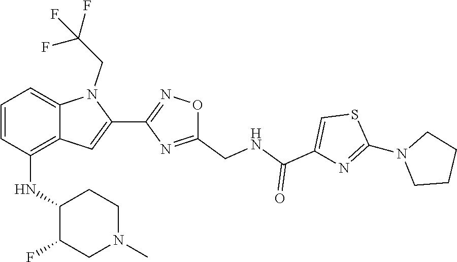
S1C(N2CCCC2)=NC(C(=O)NCC2=NC(C3=CC4=C(NC5C(F)CN(C)CC5)C=CC=C4N3CC(F)(F)F)=NO2)=C1
